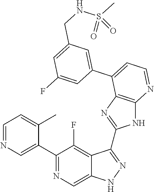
C1=NC=C(C2=NC=C3C(=C2F)C(C2=NC4=C(N2)N=CC=C4C2=CC(CNS(C)(=O)=O)=CC(F)=C2)=NN3)C(C)=C1
